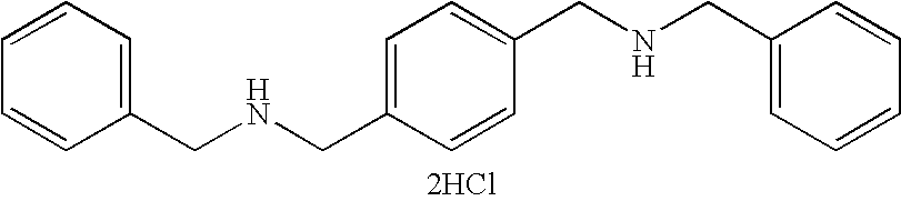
C1(CNCC2=CC=C(CNCC3=CC=CC=C3)C=C2)=CC=CC=C1.[2HCl]
